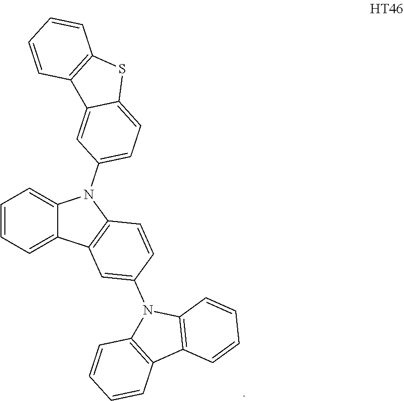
C1=CC=C2C(=C1)N(C1=CC=C3C(=C1)C1=C(S3)C=CC=C1)C1=C2C=C(N2C3=C(C4=C2C=CC=C4)C=CC=C3)C=C1
